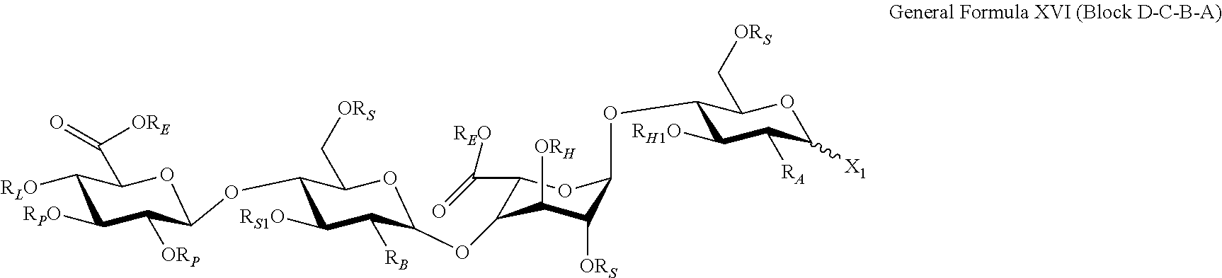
C1(C(=O)[REO])C(OC2C([RB])C([RS1O])C(OC3C([ORP])C([RPO])C([RLO])C(C([ORE])=O)O3)C(C[ORS])O2)C([ORH])C([ORS])C(OC2C([RH1O])C([RA])C([X1])OC2C[ORS])O1
